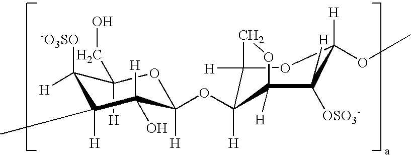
C1([H])(CO)C([H])([-O3SO])C([H])(C)C([H])(O)C(OC2([H])C3([H])OC([H])(OC)C([H])([OSO3-])C2([H])OC3)([H])O1
